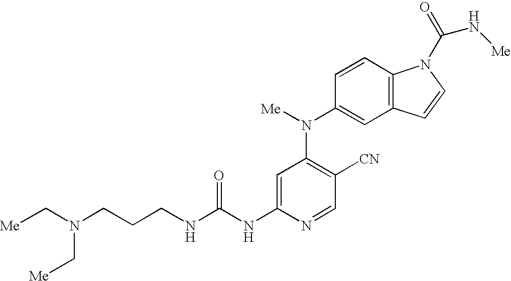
N(C1=CC(N(C2=CC3=C(C=C2)N(C(=O)N[Me])C=C3)[Me])=C([CN])C=N1)C(NCCCN(C[Me])C[Me])=O
